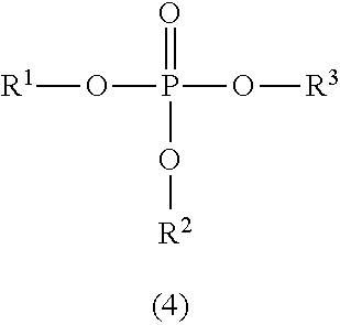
O(P(O[R3])(O[R2])=O)[R1]
